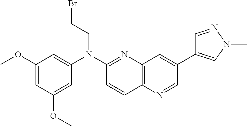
C1(OC)=CC(OC)=CC(N(C2=NC3=C(C=C2)N=CC(C2=CN(C)N=C2)=C3)CCBr)=C1
